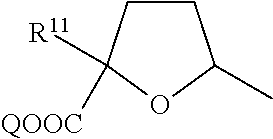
C1CC([R11])([QOOC])OC1C
